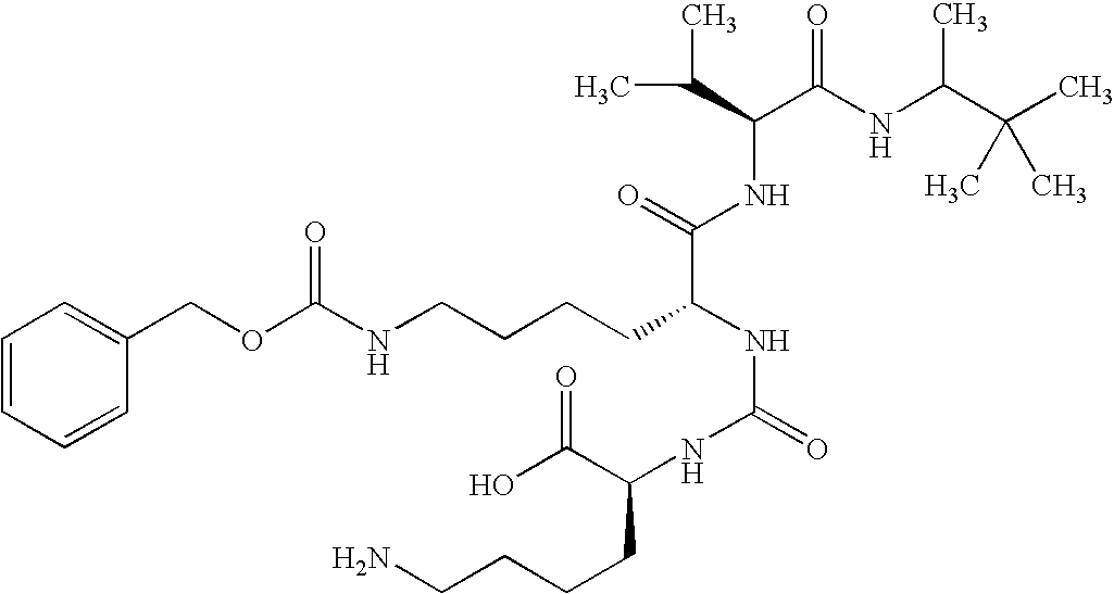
C1=CC=CC(COC(NCCCCC(NC(=O)NC(C(O)=O)CCCCN)C(NC(C(C)C)C(NC(C(C)(C)C)C)=O)=O)=O)=C1
